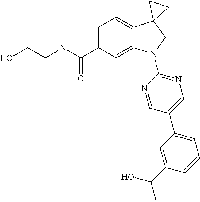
C(C1=CC=C2C(=C1)N(C1=NC=C(C3=CC=CC(C(O)C)=C3)C=N1)CC21CC1)(=O)N(C)CCO
